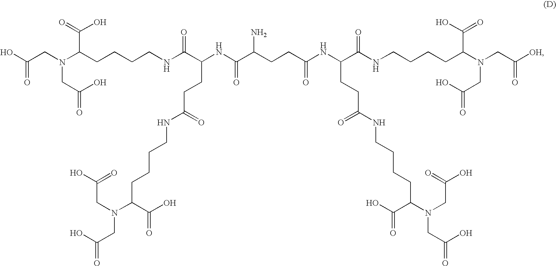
OC(CN(C(CCCCNC(C(CCC(NCCCCC(N(CC(O)=O)CC(=O)O)C(O)=O)=O)NC(C(CCC(NC(C(NCCCCC(N(CC([OH])=O)CC(=O)O)C(O)=O)=O)CCC(NCCCCC(N(CC(O)=O)CC(=O)O)C(O)=O)=O)=O)N)=O)=O)C(O)=O)CC(=O)O)=O
